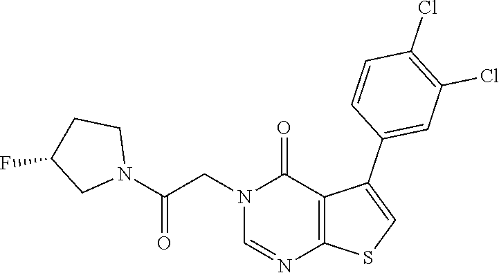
N1(CC(N2CCC(F)C2)=O)C=NC2=C(C1=O)C(C1=CC(Cl)=C(Cl)C=C1)=CS2
